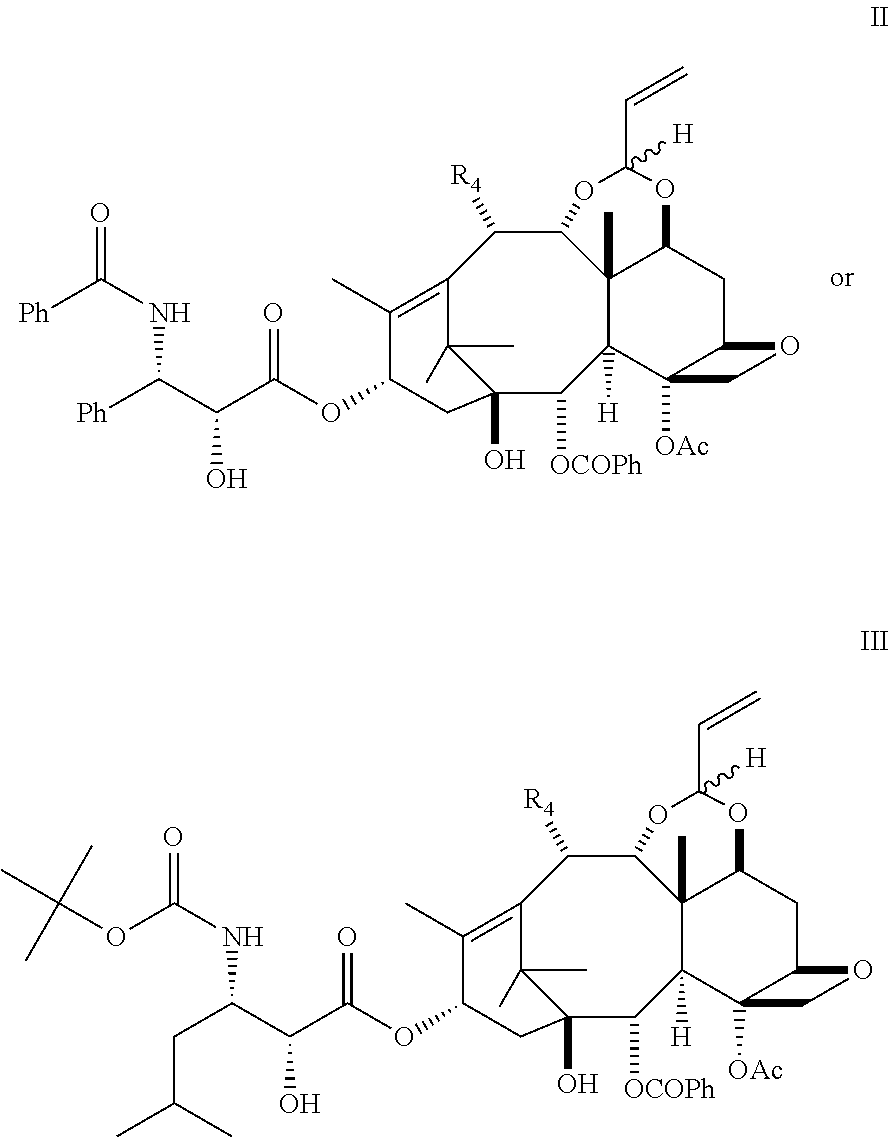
[Ph]C(NC([Ph])C(O)C(OC1C(C)=C2C([R4])C3C4(C)C([H])(C([OCOPh])C(O)(C2(C)C)C1)C1([OAc])C(CC4OC(C=C)([H])O3)OC1)=O)=O.O(C(NC(CC(C)C)C(O)C(OC1C(C)=C2C([R4])C3C4(C)C([H])(C([OCOPh])C(O)(C2(C)C)C1)C1([OAc])C(CC4OC(C=C)([H])O3)OC1)=O)=O)C(C)(C)C
